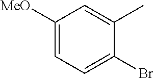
C1([MeO])=CC=C(Br)C(C)=C1
